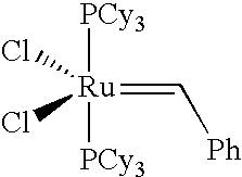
[Ru](=C[Ph])([PCy3])([PCy3])(Cl)Cl
